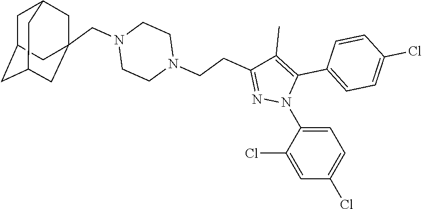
C1C2CC3CC(CN4CCN(CCC5=NN(C6=CC=C(Cl)C=C6Cl)C(C6=CC=C(Cl)C=C6)=C5C)CC4)(CC1C3)C2
